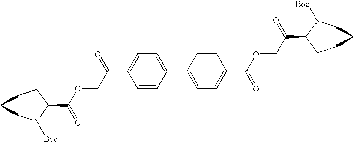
C(C1=CC=C(C2=CC=C(C(=O)OCC(=O)C3N([Boc])C4C(C3)C4)C=C2)C=C1)(COC(=O)C1N([Boc])C2C(C1)C2)=O
